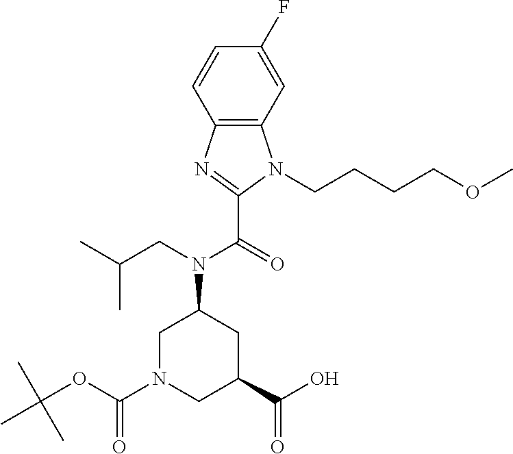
C1=C(F)C=CC2=C1N(CCCCOC)C(C(=O)N(CC(C)C)C1CN(C(OC(C)(C)C)=O)CC(C(O)=O)C1)=N2
